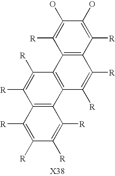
C12=C(C3=C(C([R])=C1[R])C([R])=C(O)C(O)=C3[R])C([R])=C([R])C1=C2C([R])=C([R])C([R])=C1[R]
